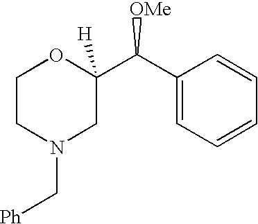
C1CN(C[Ph])CC(C(C2=CC=CC=C2)[OMe])([H])O1
